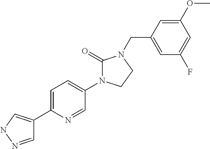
C1=NNC=C1C1=CC=C(N2C(=O)N(CC3=CC(F)=CC(OC)=C3)CC2)C=N1
